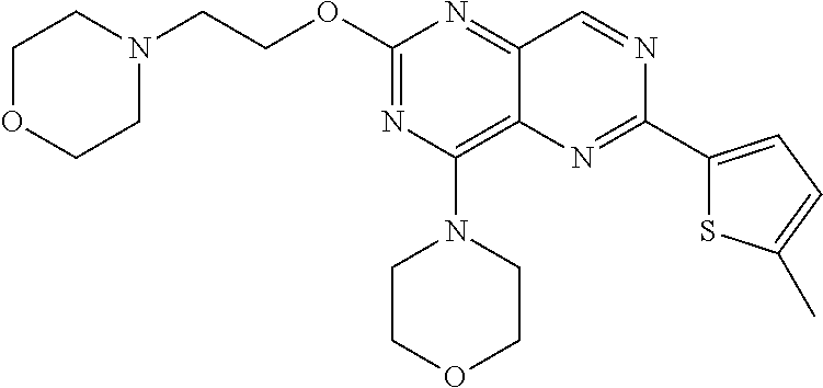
O(C1=NC(N2CCOCC2)=C2C(=N1)C=NC(C1=CC=C(C)S1)=N2)CCN1CCOCC1
